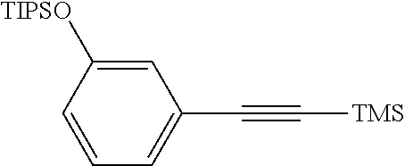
C1=C([TIPSO])C=CC=C1C#C[TMS]
